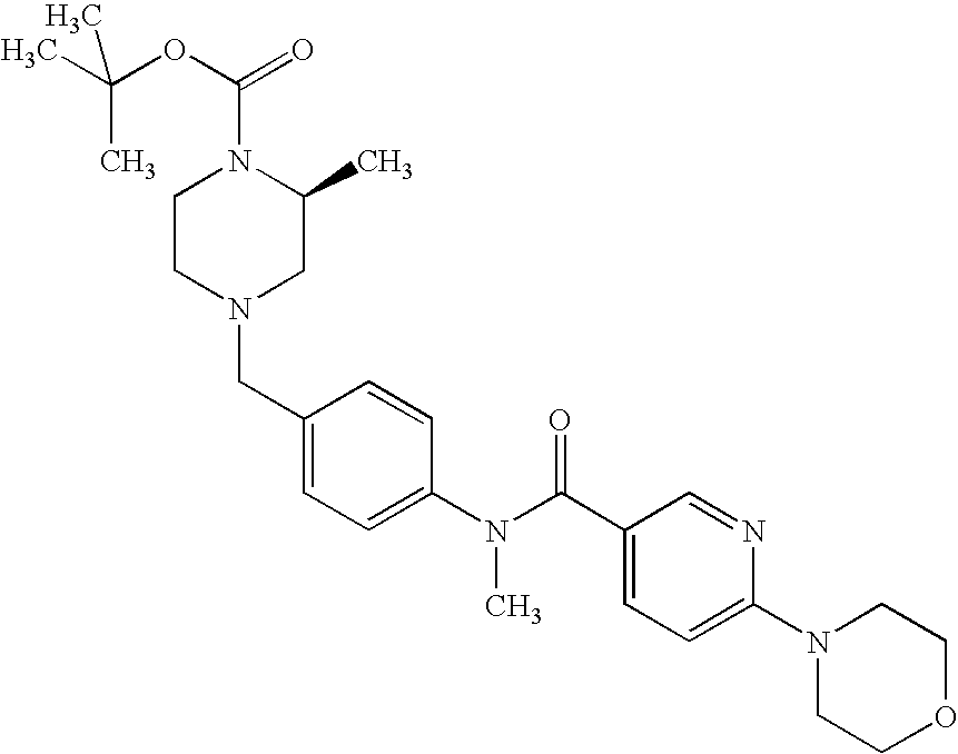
CC(OC(=O)N1CCN(CC2=CC=C(N(C(C3=CC=C(N4CCOCC4)N=C3)=O)C)C=C2)CC1C)(C)C
